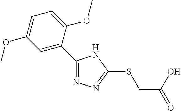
C1(C2=CC(OC)=CC=C2OC)=NN=C(SCC(O)=O)N1
